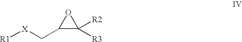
C1(C[X][R1])C([R3])([R2])O1
